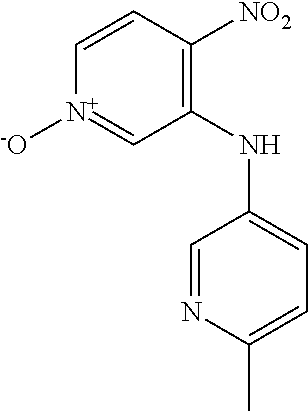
C1(NC2=CC=C(C)N=C2)=C([NO2])C=C[N+]([-O])=C1
